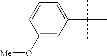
C1(O[Me])=CC(C(C)(C)C)=CC=C1
